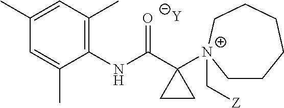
[Y].C1=C(C)C(NC(C2([N+]3(C[Z])CCCCCC3)CC2)=O)=C(C)C=C1C
